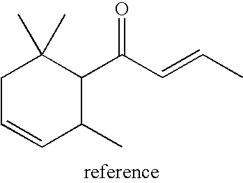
C1C=CC(C)C(C(C=CC)=O)C1(C)C
